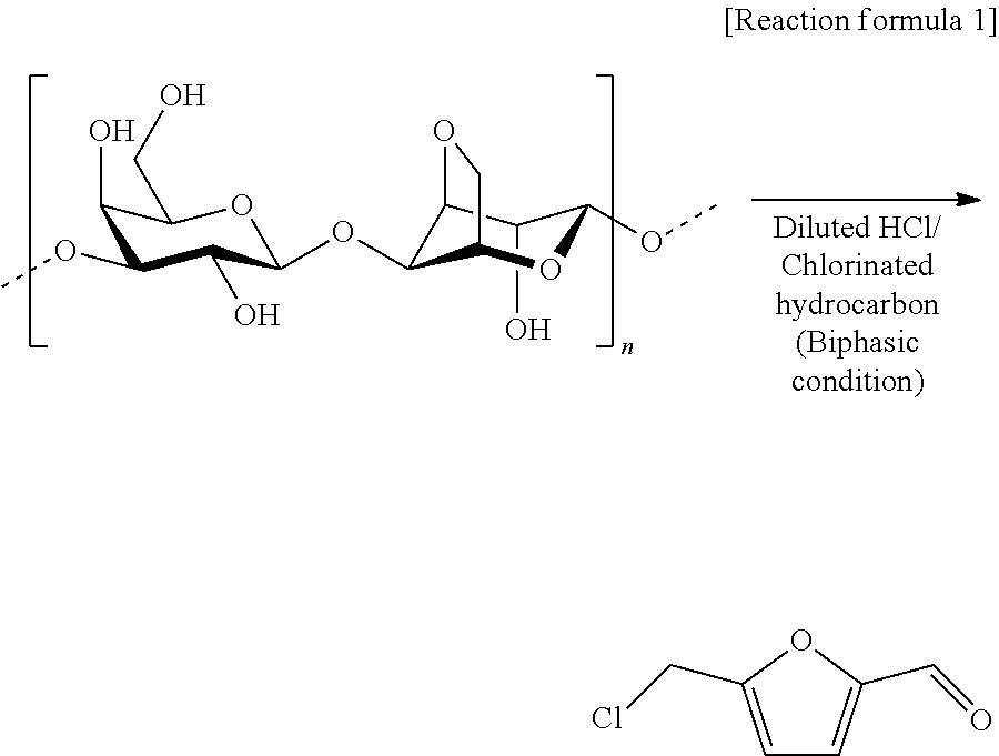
C1(O)C(OC)C(O)C(OC2C3C(O)C(OC)OC2CO3)OC1CO.C1=C(CCl)OC(C=O)=C1
